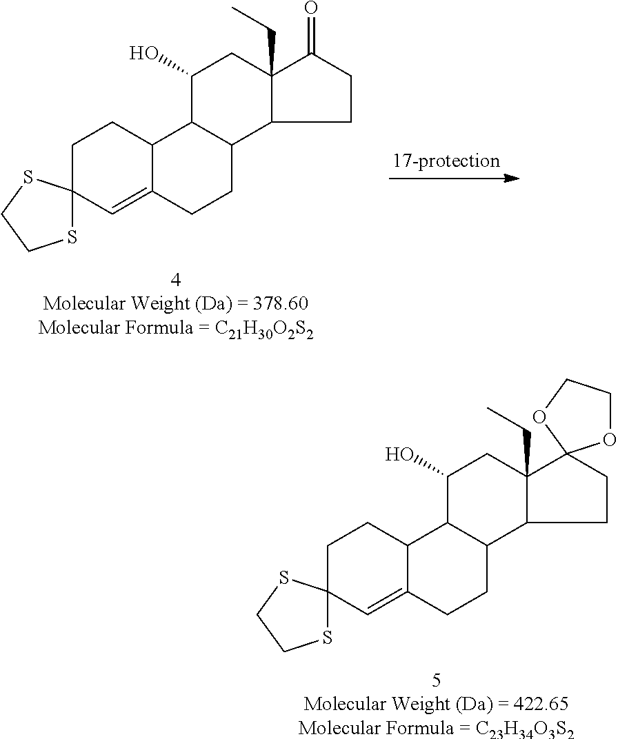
C1C2(C=C3C(C1)C1C(CC3)C3C(CC)(CC1O)C(=O)CC3)SCCS2.[4Molecular Weight (Da) = 378.60Molecular Formula = C21H30O2S2].[5Molecular Weight (Da) = 422.65Molecular Formula = C23H34O3S2].C1C2(C=C3C(C1)C1C(CC3)C3C(CC)(CC1O)C1(CC3)OCCO1)SCCS2
